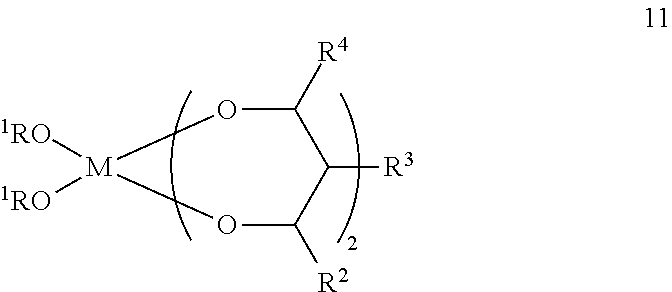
C1([R4])O[M]([1RO])([1RO])OC([R2])C1[R3]
